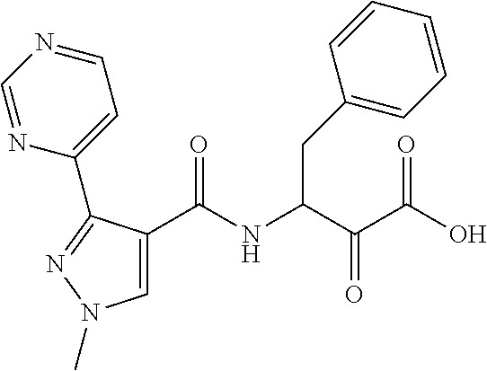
C1(C(NC(C(C(O)=O)=O)CC2=CC=CC=C2)=O)=CN(C)N=C1C1=CC=NC=N1
